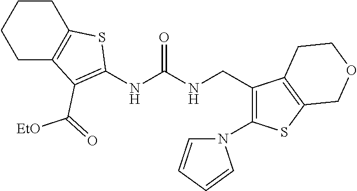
C1C2=C(CCC1)SC(NC(NCC1=C(N3C=CC=C3)SC3=C1CCOC3)=O)=C2C([EtO])=O
